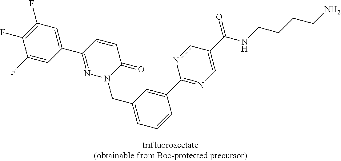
C1(F)=CC(C2=NN(CC3=CC=CC(C4=NC=C(C(NCCCCN)=O)C=N4)=C3)C(=O)C=C2)=CC(F)=C1F
